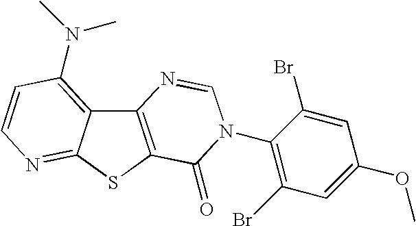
C12=C(SC3=NC=CC(N(C)C)=C13)C(=O)N(C1=C(Br)C=C(OC)C=C1Br)C=N2
